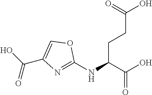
N1=C(NC(C(O)=O)CCC(O)=O)OC=C1C(=O)O
